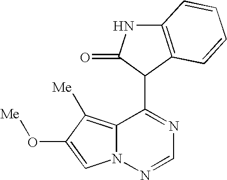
C12=C([Me])C(O[Me])=CN1N=CN=C2C1C(=O)NC2=C1C=CC=C2
